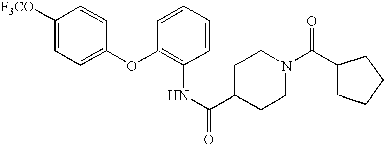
C1([F3CO])=CC=C(OC2=C(NC(=O)C3CCN(C(C4CCCC4)=O)CC3)C=CC=C2)C=C1
